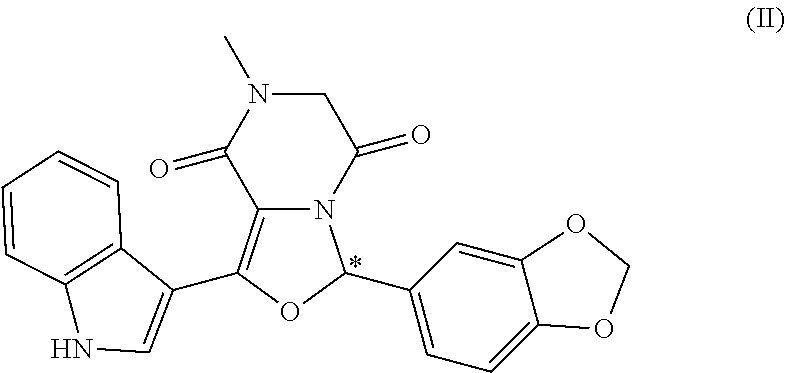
N12C(=C(C3=CNC4=C3C=CC=C4)OC1C1=CC=C3C(=C1)OCO3)C(=O)N(C)CC2=O
